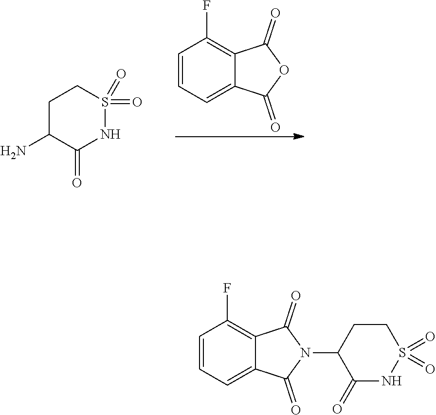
C1=C2C(=O)OC(=O)C2=C(F)C=C1.C1C(N)C(=O)NS(=O)(=O)C1.C1C(N2C(=O)C3=C(F)C=CC=C3C2=O)C(=O)NS(=O)(=O)C1
